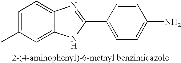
C1=C(C)C=C2C(=C1)N=C(C1=CC=C(N)C=C1)N2
